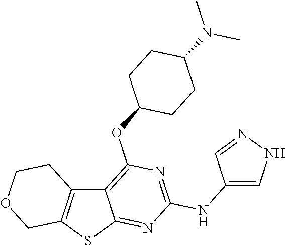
C12=C(SC3=NC(NC4=CNN=C4)=NC(OC4CCC(N(C)C)CC4)=C13)COCC2
